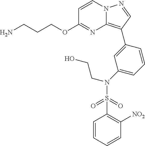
NCCCOC1=NC2=C(C3=CC(N(S(C4=C([NO2])C=CC=C4)(=O)=O)CCO)=CC=C3)C=NN2C=C1
